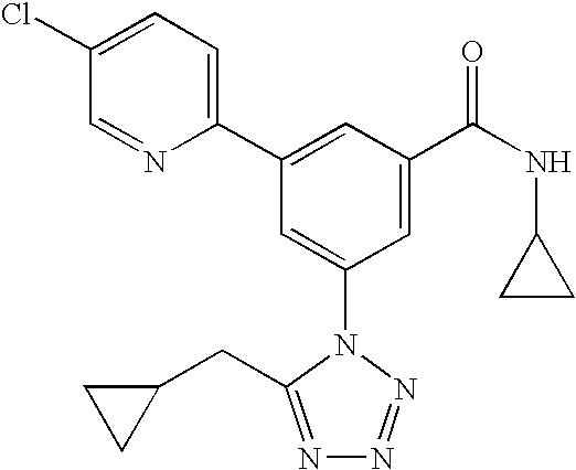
C1(C2=CC(C(NC3CC3)=O)=CC(N3C(CC4CC4)=NN=N3)=C2)=CC=C(Cl)C=N1
